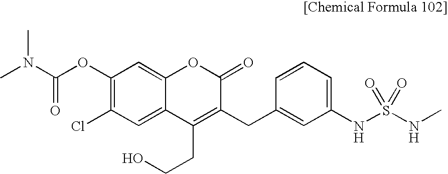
C1(OC(N(C)C)=O)=C(Cl)C=C2C(=C1)OC(=O)C(CC1=CC(NS(NC)(=O)=O)=CC=C1)=C2CCO
